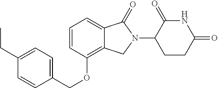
C(OC1=C2C(=CC=C1)C(=O)N(C1C(=O)NC(=O)CC1)C2)C1=CC=C(CC)C=C1
